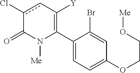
C1(C2=C([Y])cc(Cl)C(=O)N2[Me])=CC=C(OCCO[Me])C=C1Br
